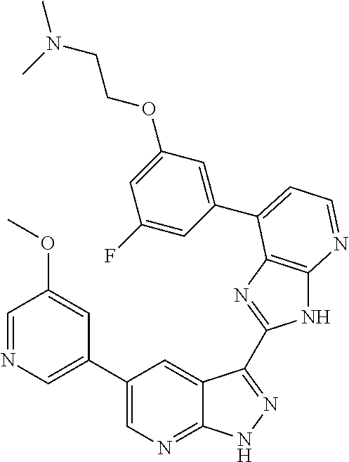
C1(C2=CN=CC(OC)=C2)=CN=C2C(=C1)C(C1=NC3=C(N1)N=CC=C3C1=CC(OCCN(C)C)=CC(F)=C1)=NN2
